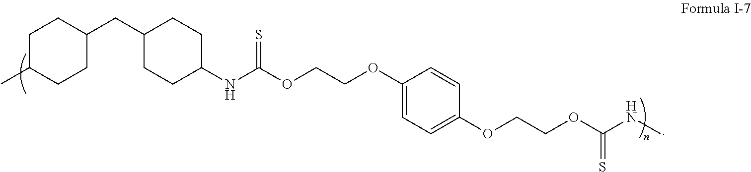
C1C(C)CCC(CC2CCC(NC(OCCOC3=CC=C(OCCOC(NC)=S)C=C3)=S)CC2)C1
